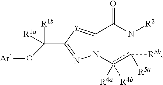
C12=[Y]C(C([R1b])([R1a])O[Ar1])=NN1c([R4b])([R4a])c([R5a])([R5b])N([R2])C2=O
